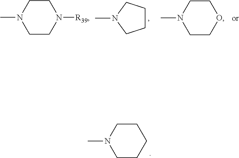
C1CN(C)CCC1.C1CN(C)CCN1[R39].C1CCN(C)C1.C1CN(C)CCO1
